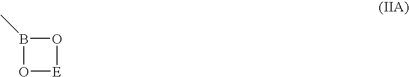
B1(C)O[E]O1
